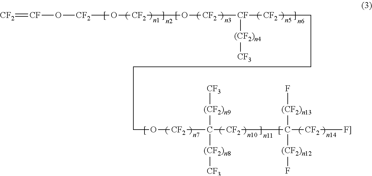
[CF2](O[CF2]O[CF2][CF]([(CF2)n4][CF3])[CF2]CCCCO[CF2]C([(CF2)n8][CF3])([CF2]C([(CF2)n12]F)([(CF2)n13]F)[CF2][F]])[(CF2)n9][CF3])O[CF]=[CF2]
